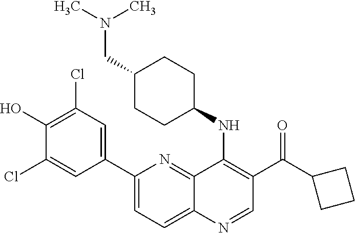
C12=NC(C3=CC(Cl)=C(O)C(Cl)=C3)=CC=C1N=CC(C(C1CCC1)=O)=C2NC1CCC(CN(C)C)CC1
